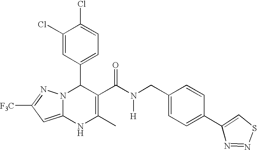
C1(Cl)=CC(C2N3C(=CC([F3C])=N3)NC(C)=C2C(N([H])CC2=CC=C(C3=CSN=N3)C=C2)=O)=CC=C1Cl
